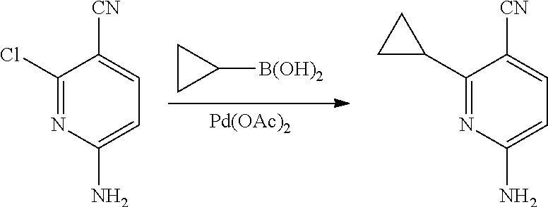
[Pd(OAc)2].C1([B(OH)2])CC1.C1(C2CC2)=NC(N)=CC=C1[CN].C1(Cl)=NC(N)=CC=C1[CN]
